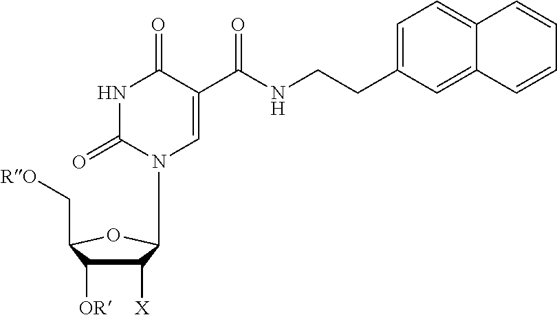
C1([X])C([OR])C(C[RO])OC1N1C=C(C(NCCC2=CC=C3C(=C2)C=CC=C3)=O)C(=O)NC1=O
